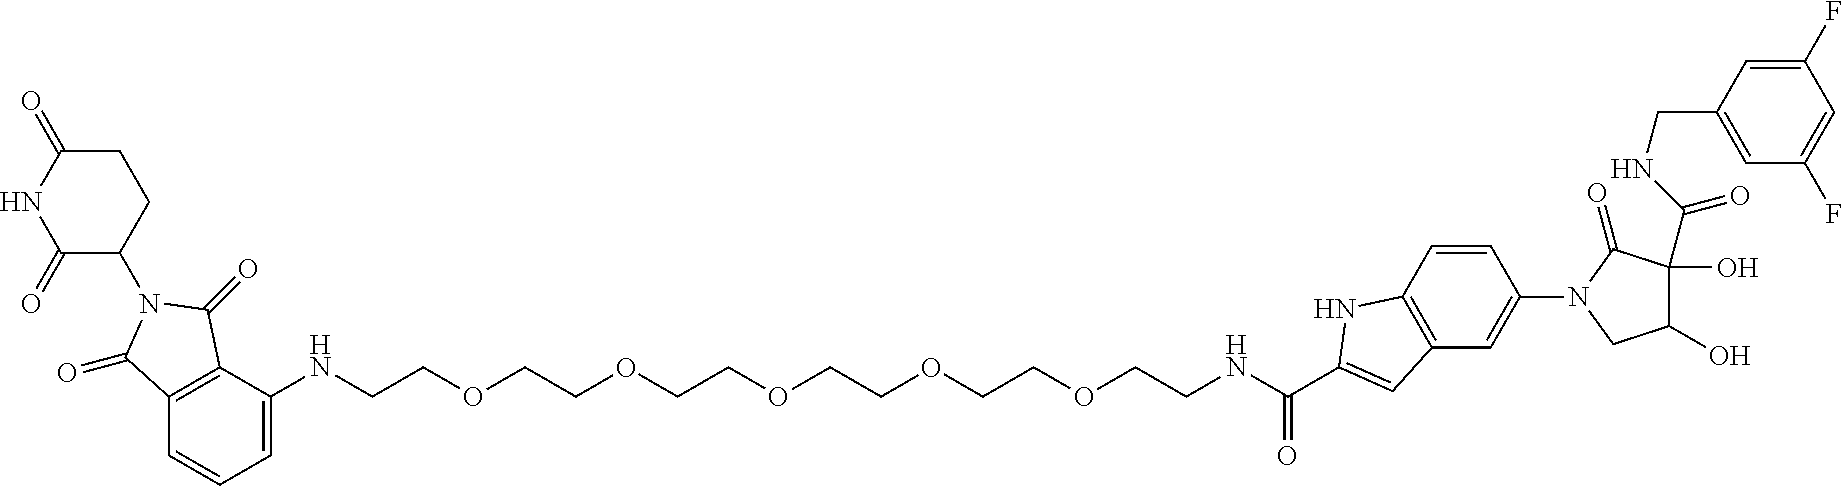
C12=C(C(NCCOCCOCCOCCOCCOCCNC(=O)C3=CC4=C(C=CC(N5C(=O)C(C(NCC6=CC(F)=CC(F)=C6)=O)(O)C(O)C5)=C4)N3)=CC=C1)C(=O)N(C1C(=O)NC(=O)CC1)C2=O
